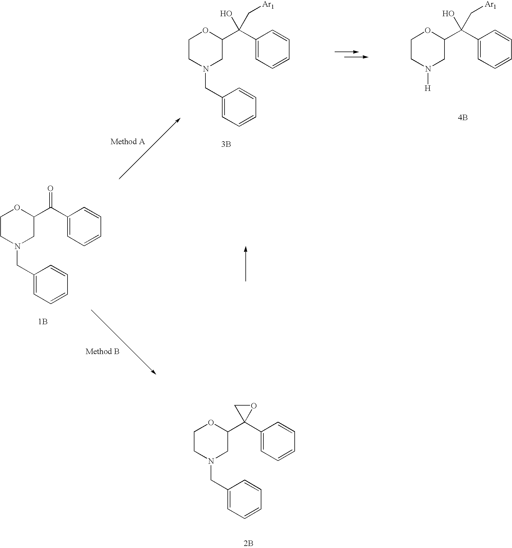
C1CN(CC2=CC=CC=C2)CC(C(C2=CC=CC=C2)(O)C[Ar1])O1.C1CN([H])CC(C(C2=CC=CC=C2)(O)C[Ar1])O1.[4B].[3B].C1CN(CC2=CC=CC=C2)CC(C(C2=CC=CC=C2)=O)O1.[1B].C1CN(CC2=CC=CC=C2)CC(C2(C3=CC=CC=C3)CO2)O1.[2B]
